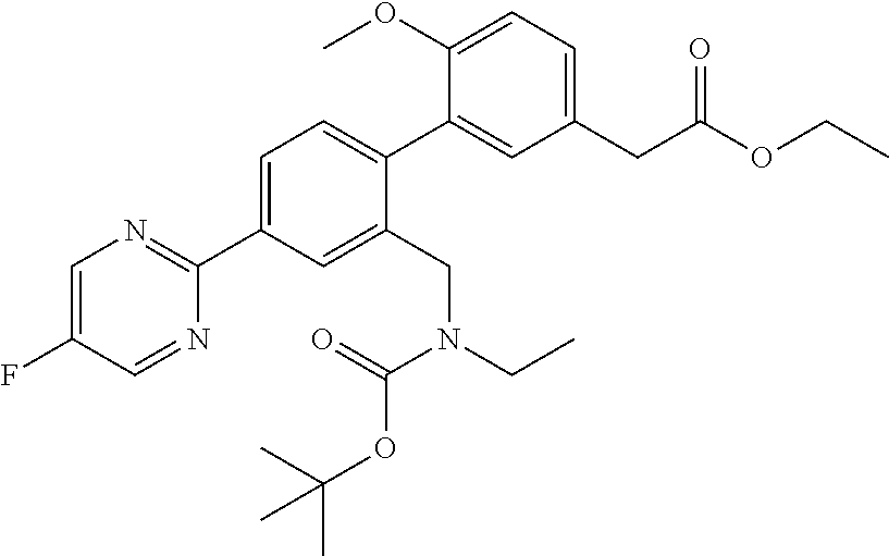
C1=C(C2=NC=C(F)C=N2)C=C(CN(CC)C(=O)OC(C)(C)C)C(C2=CC(CC(OCC)=O)=CC=C2OC)=C1
